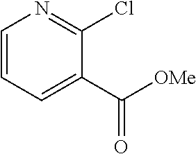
C1(C([OMe])=O)=CC=CN=C1Cl
